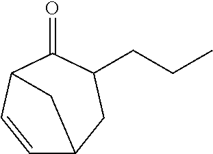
C1=CC2C(=O)C(CCC)CC1C2
